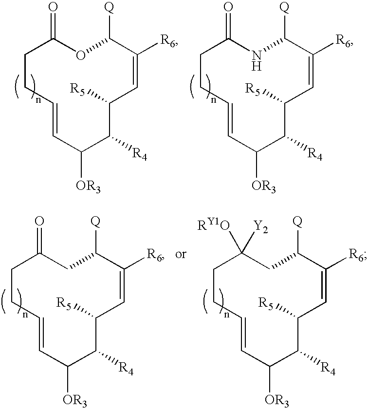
C1CC=CC([OR3])C([R4])C([R5])C=C([R6])C([Q])OC1=O.C1CC=CC([OR3])C([R4])C([R5])C=C([R6])C([Q])NC1=O.C1CC=CC([OR3])C([R4])C([R5])C=C([R6])C([Q])CC1=O.C1CC=CC([OR3])C([R4])C([R5])C=C([R6])C([Q])CC1([RY1O])[Y2]
